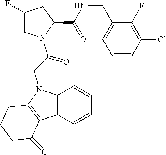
C1C(F)CC(C(=O)NCC2=CC=CC(Cl)=C2F)N1C(CN1C2=C(C3=C1CCCC3=O)C=CC=C2)=O
